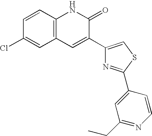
C12=C(C=CC(Cl)=C1)NC(=O)C(C1=CSC(C3=CC(CC)=NC=C3)=N1)=C2
